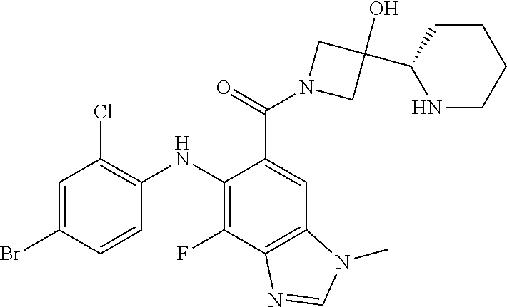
C1=C(Br)C=CC(NC2=C(F)C3=C(C=C2C(=O)N2CC(O)(C4NCCCC4)C2)N(C)C=N3)=C1Cl
